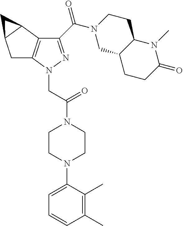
C1C2=C(C3C1C3)C(C(N1CC3C(CC1)N(C)C(=O)CC3)=O)=NN2CC(N1CCN(C2=CC=CC(C)=C2C)CC1)=O
